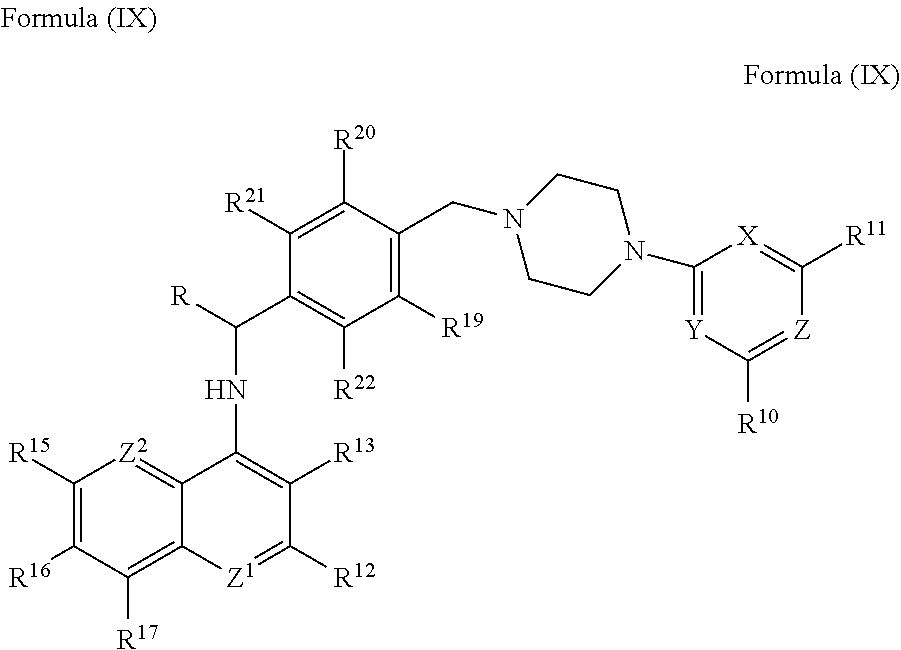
C1CN(C2=[Y]C([R10])=[Z]C([R11])=[X]2)CCN1CC1=C([R19])C([R22])=C(C([R])NC2=C([R13])C([R12])=[Z1]C3=C([R17])C([R16])=C([R15])[Z2]=C32)C([R21])=C1[R20]
